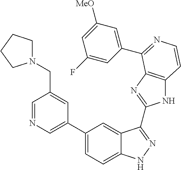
C1=C(C2=CC=C3C(=C2)C(C2=NC4=C(N2)C=CN=C4C2=CC([MeO])=CC(F)=C2)=NN3)C=C(CN2CCCC2)C=N1
